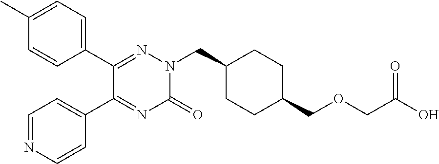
C1(C2=NN(CC3CCC(COCC(O)=O)CC3)C(=O)N=C2C2=CC=NC=C2)=CC=C(C)C=C1
